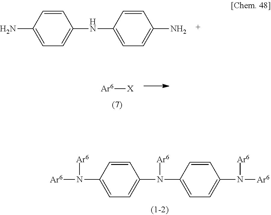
C1=C(N([Ar6])[Ar6])C=CC(N(C2=CC=C(N([Ar6])[Ar6])C=C2)[Ar6])=C1.C1=C(N)C=CC(NC2=CC=C(N)C=C2)=C1.[Ar6][X]
